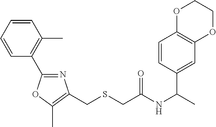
C1=CC=CC(C)=C1C1=NC(CSCC(NC(C)C2=CC3=C(C=C2)OCCO3)=O)=C(C)O1
